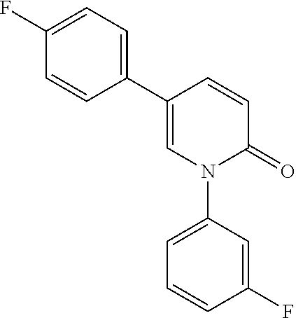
C1(C2=CC=C(F)C=C2)=CN(C2=CC=CC(F)=C2)C(=O)C=C1
